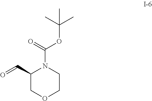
C1(C=O)COCCN1C(OC(C)(C)C)=O
